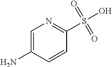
C1=C(N)C=CC(S(O)(=O)=O)=N1
